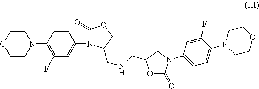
C1CN(C2=C(F)C=C(N3C(=O)OCC3CNCC3OC(=O)N(C4=CC=C(N5CCOCC5)C(F)=C4)C3)C=C2)CCO1
